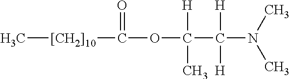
C[[CH2]10]C(OC(C(N(C)C)([H])[H])([H])C)=O
